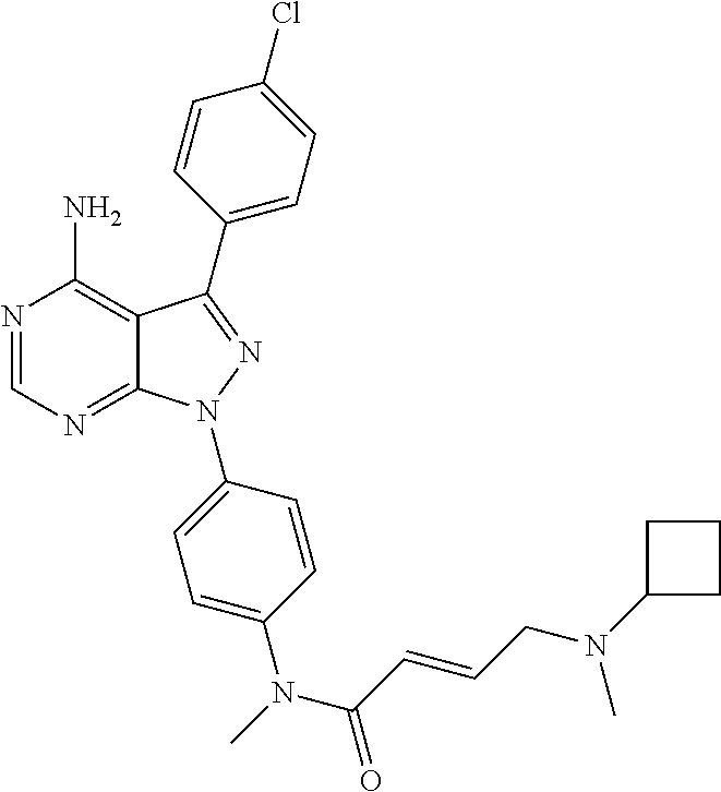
N1=CN=C2C(=C1N)C(C1=CC=C(Cl)C=C1)=NN2C1=CC=C(N(C)C(C=CCN(C2CCC2)C)=O)C=C1
